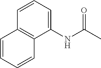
N(C(C)=O)C1=CC=CC2=C1C=CC=C2
